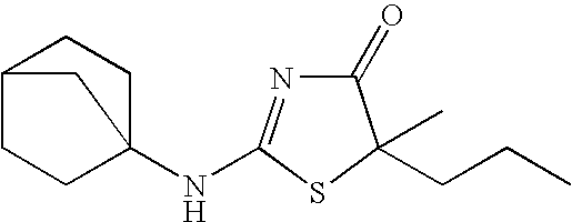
C1(=O)N=C(NC23CCC(CC2)C3)SC1(C)CCC
